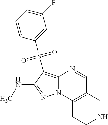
N1=C(NC)C(S(C2=CC(F)=CC=C2)(=O)=O)=C2N1C1=C(C=N2)CNCC1
